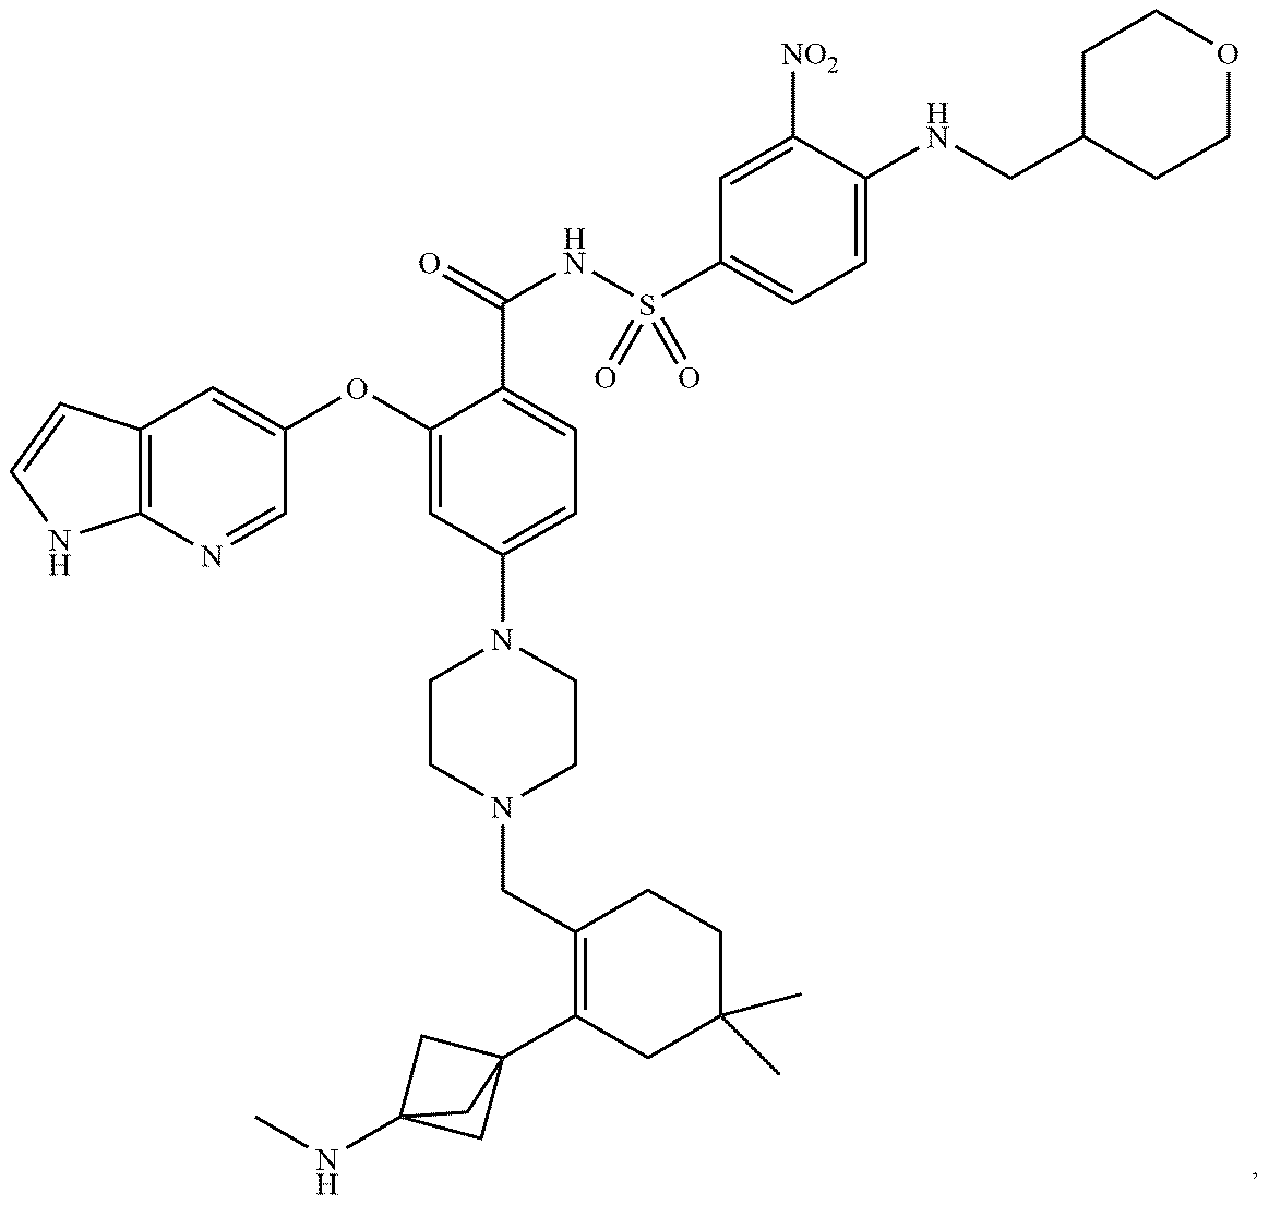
C12=C(N=CC(OC3=CC(N4CCN(CC5=C(C67CC(NC)(C6)C7)CC(C)(C)CC5)CC4)=CC=C3C(NS(C3=CC=C(NCC4CCOCC4)C([NO2])=C3)(=O)=O)=O)=C1)NC=C2
